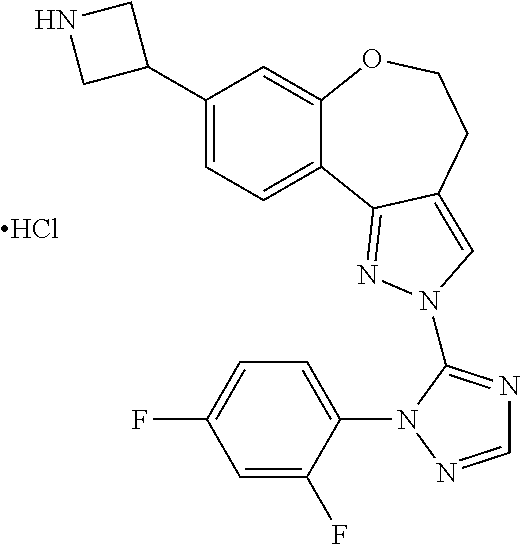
C1(C2CNC2)=CC=C2C(=C1)OCCC1=CN(C3=NC=NN3C3=CC=C(F)C=C3F)N=C21.Cl
